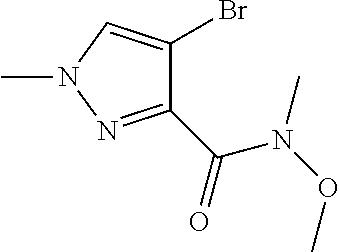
C1(C(=O)N(OC)C)=NN(C)C=C1Br
